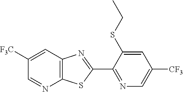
C1([F3C])=CC2=C(N=C1)SC(C1=NC=C([CF3])C=C1SCC)=N2
